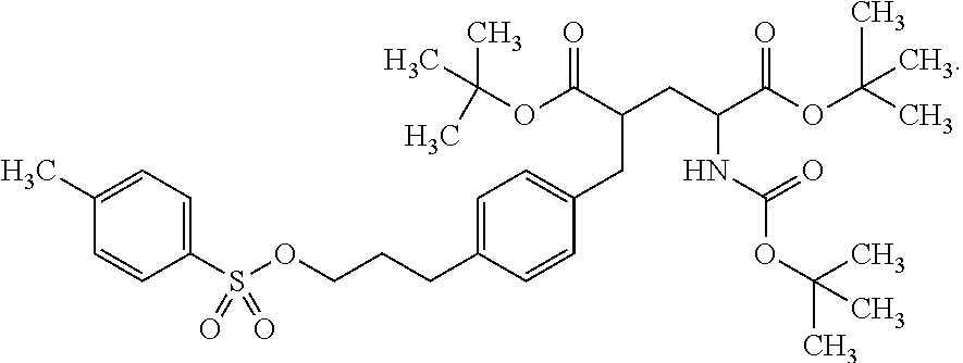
C1(S(OCCCC2=CC=C(CC(CC(C(OC(C)(C)C)=O)NC(OC(C)(C)C)=O)C(OC(C)(C)C)=O)C=C2)(=O)=O)=CC=C(C)C=C1
